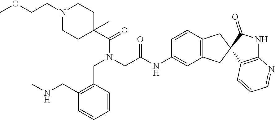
C(CN1CCC(C(=O)N(CC2=C(CNC)C=CC=C2)CC(=O)NC2=CC3=C(C=C2)CC2(C3)C3=C(NC2=O)N=CC=C3)(C)CC1)OC
